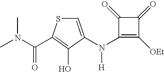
C1(N([H])C2=CSC(C(=O)N(C)C)=C2O)=C([OEt])C(=O)C1=O
